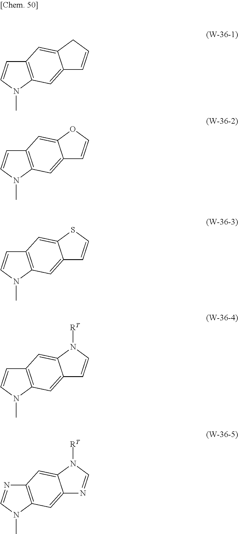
C12=C(N(C)C=C1)C=C1C(=C2)SC=C1.C12=C(N(C)C=C1)C=C1C(=C2)N([RT])C=C1.C12=C(N(C)C=N1)C=C1C(=C2)N([RT])C=N1.C12=C(N(C)C=C1)C=C1C(=C2)CC=C1.C12=C(N(C)C=C1)C=C1C(=C2)OC=C1
